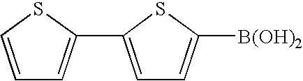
C1=CSC(C2=CC=C([B(OH)2])S2)=C1
